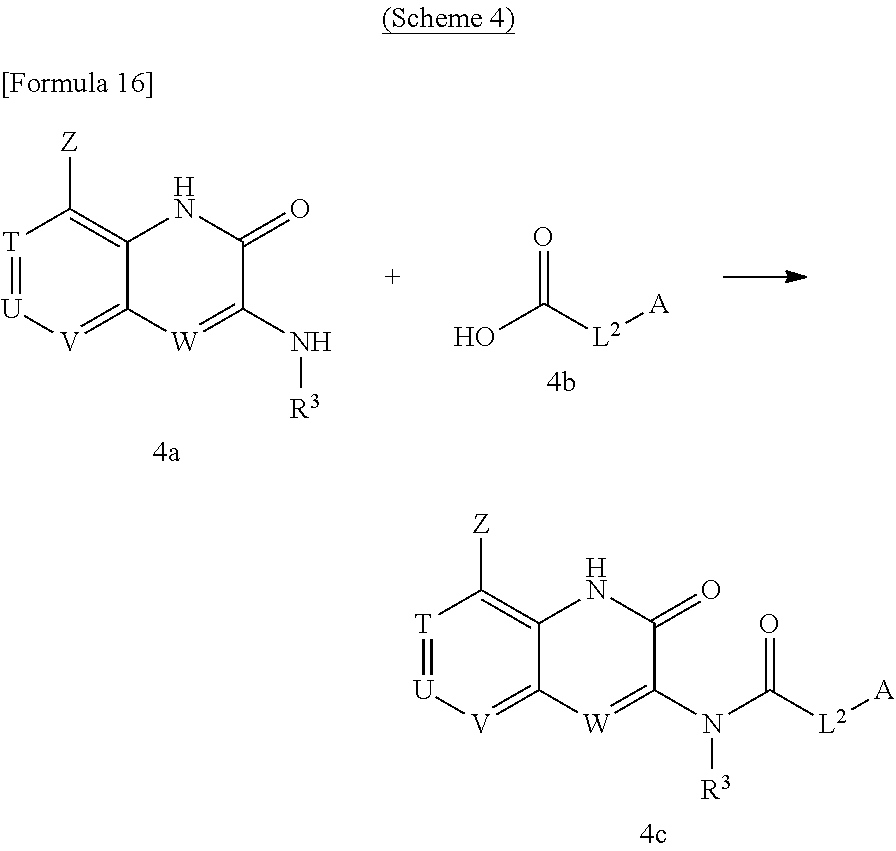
[T]1=[U][V]=C2C(=C1[Z])NC(=O)C(N([R3])C([L2][A])=O)=[W]2.[T]1=[U][V]=C2C(=C1[Z])NC(=O)C(N[R3])=[W]2.O=C([L2][A])O
